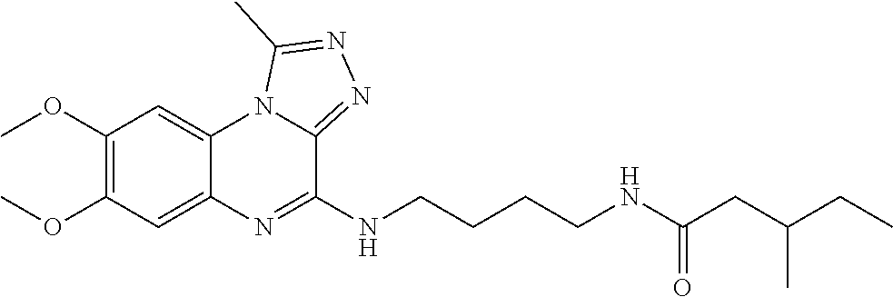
C1(OC)=C(OC)C=C2C(=C1)N1C(=NN=C1C)C(NCCCCNC(CC(CC)C)=O)=N2
